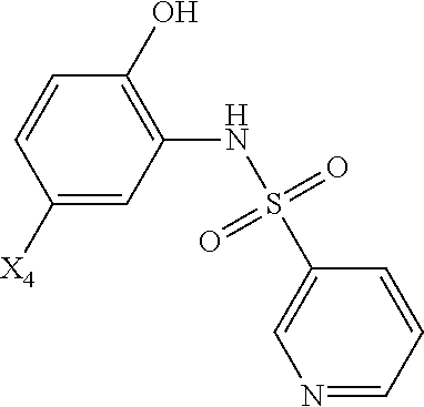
C1([X4])=CC(NS(C2=CN=CC=C2)(=O)=O)=C(O)C=C1
